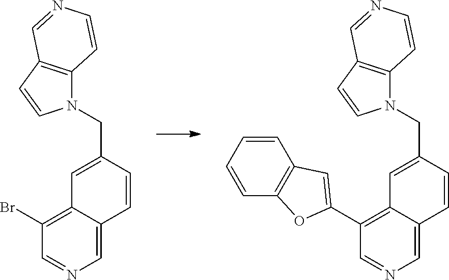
C1=C2C(=C(Br)C=N1)C=C(CN1C3=C(C=C1)C=NC=C3)C=C2.C1=C2C(=C(C3=CC4=C(C=CC=C4)O3)C=N1)C=C(CN1C3=C(C=C1)C=NC=C3)C=C2
